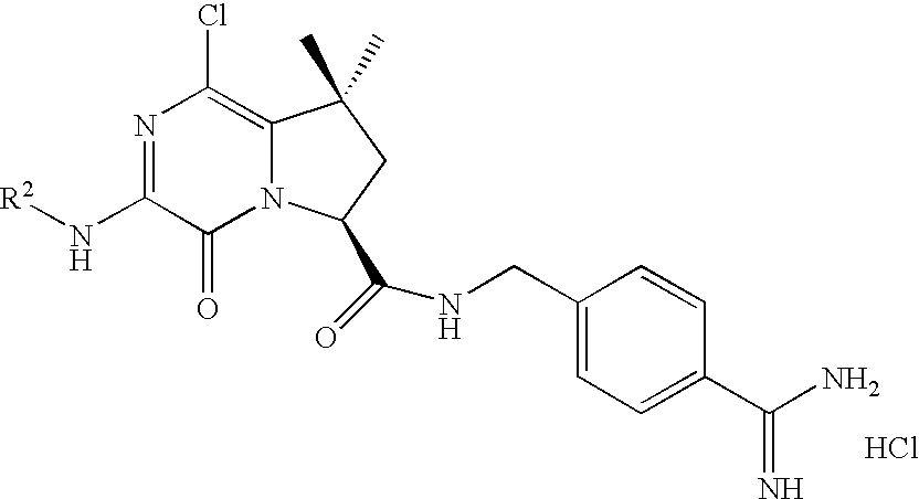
N1=C(N[R2])C(=O)N2C(=C1Cl)C(C)(C)CC2C(NCC1=CC=C(C(N)=N)C=C1)=O.Cl
